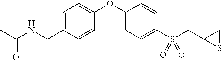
C1=C(CNC(C)=O)C=CC(OC2=CC=C(S(CC3SC3)(=O)=O)C=C2)=C1
